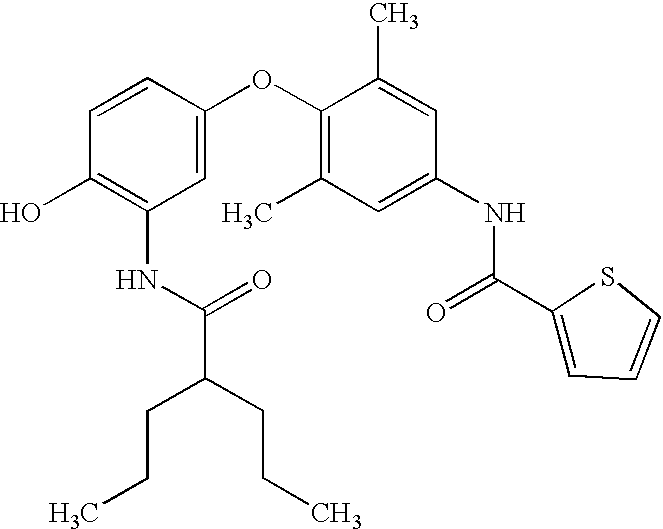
C1(O)=C(NC(=O)C(CCC)CCC)C=C(OC2=C(C)C=C(NC(=O)C3=CC=CS3)C=C2C)C=C1
